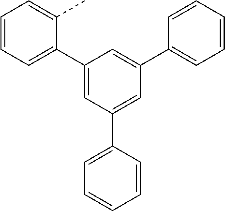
C1(C2=CC=CC=C2C)=CC(C2=CC=CC=C2)=CC(C2=CC=CC=C2)=C1
